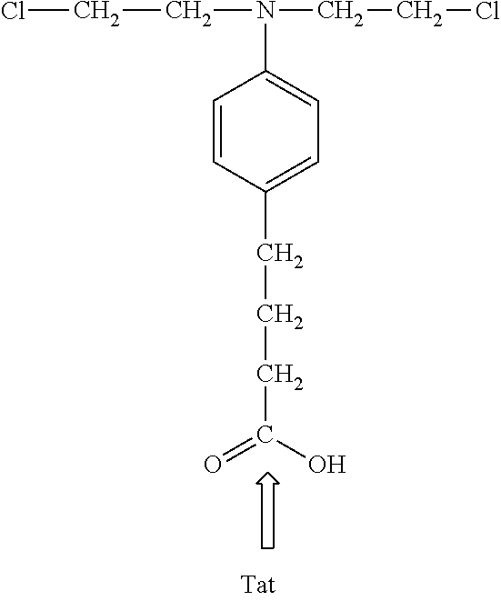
C1=CC(CCCC(=O)O)=CC=C1N(CCCl)CCCl
